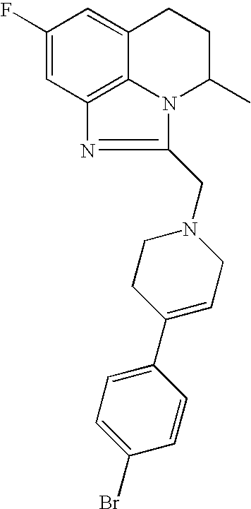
C1(F)=CC2=C3C(=C1)CCC(C)N3C(CN1CCC(C3=CC=C(Br)C=C3)=CC1)=N2
